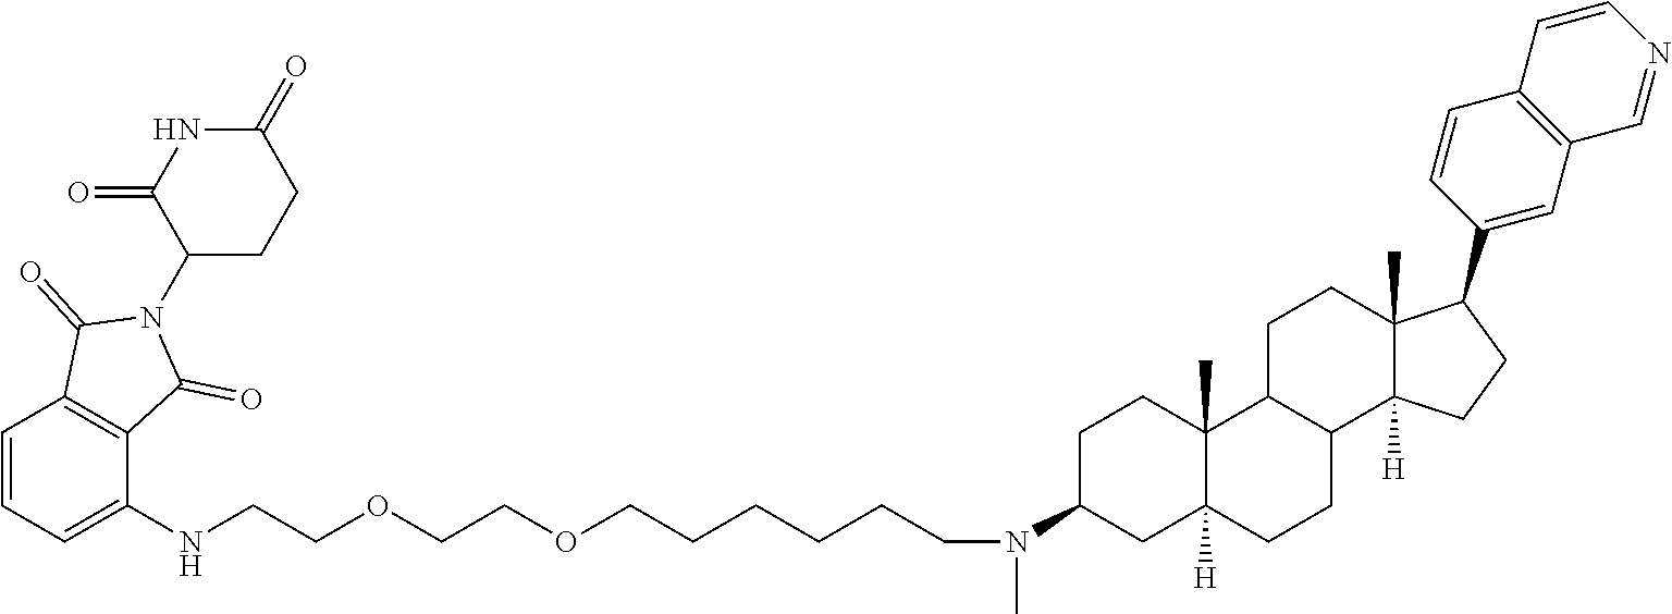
C1=CC=C(NCCOCCOCCCCCCN(C2CC3([H])C(C)(CC2)C2C(CC3)C3([H])C(C)(CC2)C(C2=CC4=C(C=C2)C=CN=C4)CC3)C)C2=C1C(=O)N(C1CCC(=O)NC1=O)C2=O
